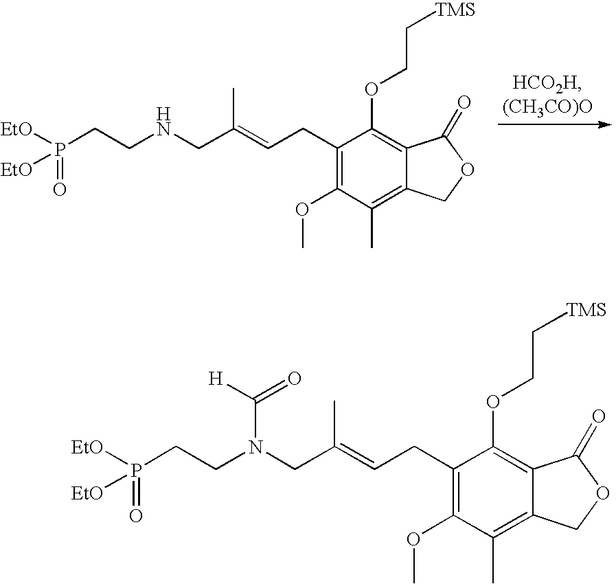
C1(CC=C(CNCCP([EtO])(=O)[EtO])C)=C(OC)C(C)=C2C(=C1OCC[TMS])C(=O)OC2.C1(CC=C(CN(CCP([EtO])(=O)[EtO])C([H])=O)C)=C(OC)C(C)=C2C(=C1OCC[TMS])C(=O)OC2
